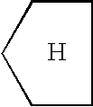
C1CCCC1.[H]
